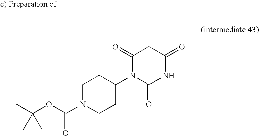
C1(N2C(=O)CC(=O)NC2=O)CCN(C(OC(C)(C)C)=O)CC1
